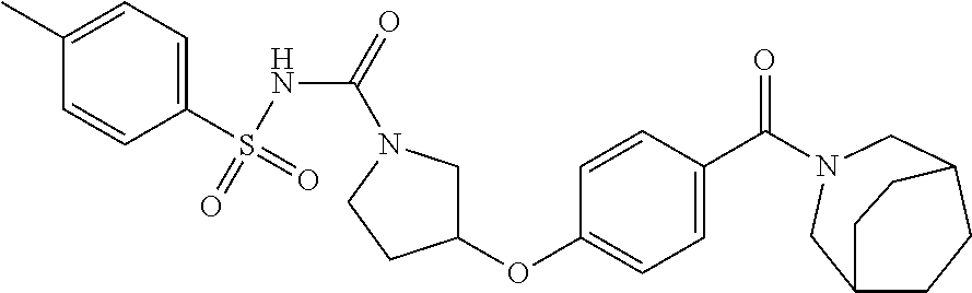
C1=CC(C(=O)N2CC3CCC(C2)CC3)=CC=C1OC1CN(C(NS(C2=CC=C(C)C=C2)(=O)=O)=O)CC1
